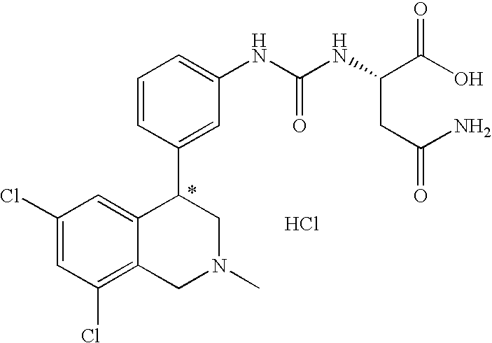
C1(Cl)=CC(Cl)=C2C(=C1)C(C1=CC(NC(=O)NC(CC(N)=O)C(O)=O)=CC=C1)CN(C)C2.Cl
